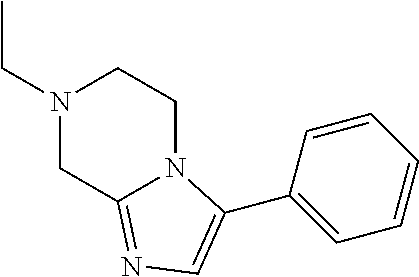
N1(CC)CCN2C(=NC=C2C2=CC=CC=C2)C1
